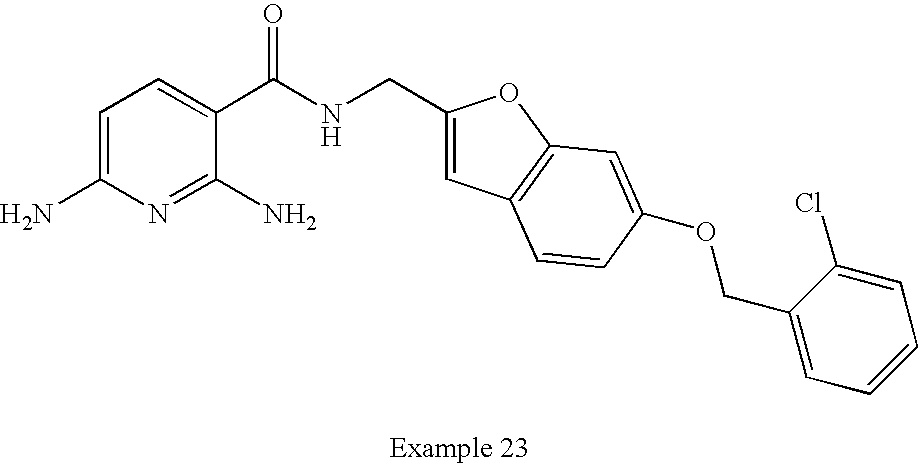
C1=C(N)N=C(N)C(C(NCC2=CC3=C(O2)C=C(OCC2=CC=CC=C2Cl)C=C3)=O)=C1
